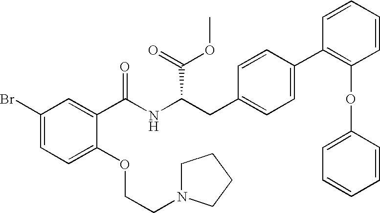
C1=C(Br)C=C(C(NC(CC2=CC=C(C3=C(OC4=CC=CC=C4)C=CC=C3)C=C2)C(=O)OC)=O)C(OCCN2CCCC2)=C1
